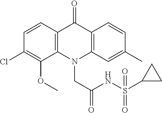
C12=C(N(CC(=O)NS(C3CC3)(=O)=O)C3=C(C1=O)C=CC(C)=C3)C(OC)=C(Cl)C=C2
